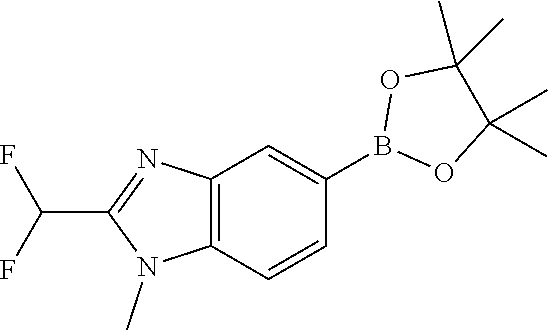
C12=C(C=CC(B3OC(C)(C)C(C)(C)O3)=C1)N(C)C(C(F)F)=N2
